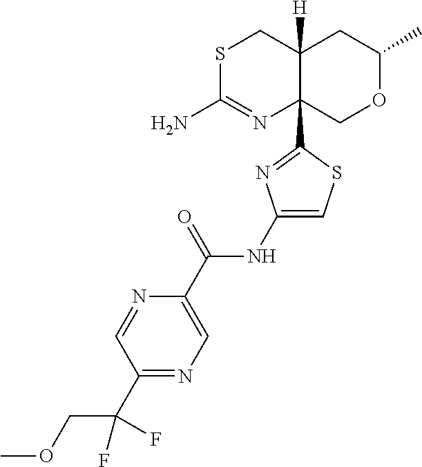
S1C(N)=NC2(C3=NC(NC(C4=CN=C(C(COC)(F)F)C=N4)=O)=CS3)C([H])(C1)CC(C)OC2
